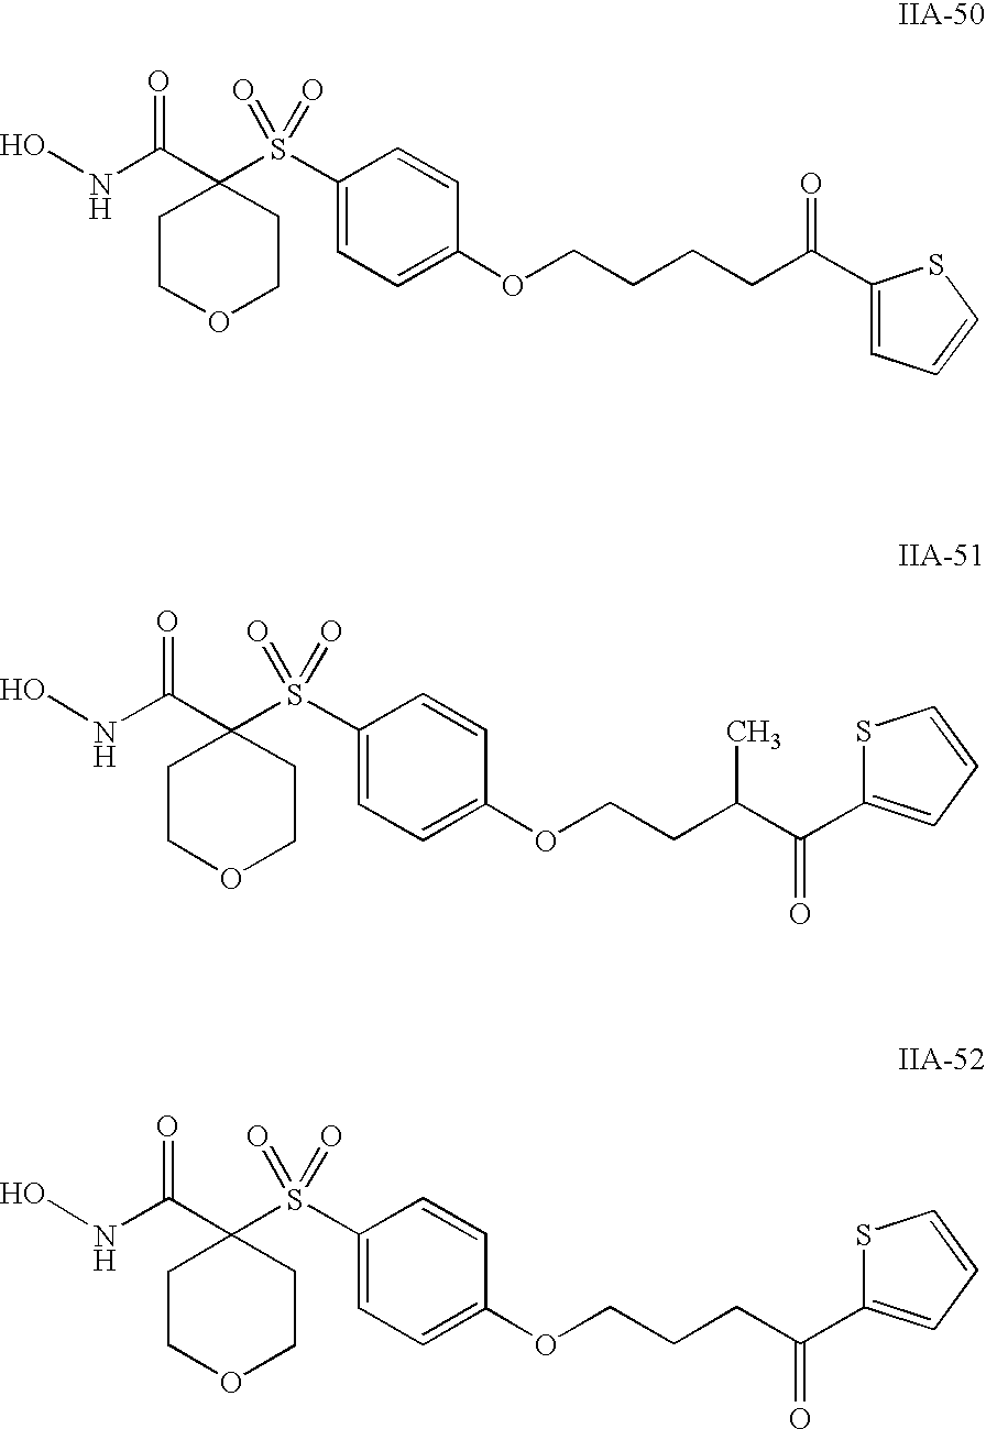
ONC(C1(S(=O)(=O)C2=CC=C(OCCCCC(=O)C3=CC=CS3)C=C2)CCOCC1)=O.ONC(C1(S(=O)(=O)C2=CC=C(OCCC(C(=O)C3=CC=CS3)C)C=C2)CCOCC1)=O.ONC(C1(S(=O)(=O)C2=CC=C(OCCCC(=O)C3=CC=CS3)C=C2)CCOCC1)=O
